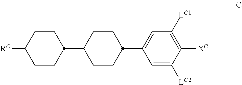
C1CC([RC])CCC1C1CCC(C2=CC([LC1])=C([XC])C([LC2])=C2)CC1
